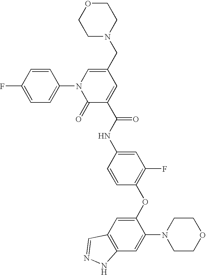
C1=CC(F)=CC=C1N1C(=O)C(C(NC2=CC(F)=C(OC3=CC4=C(C=C3N3CCOCC3)NN=C4)C=C2)=O)=CC(CN2CCOCC2)=C1
